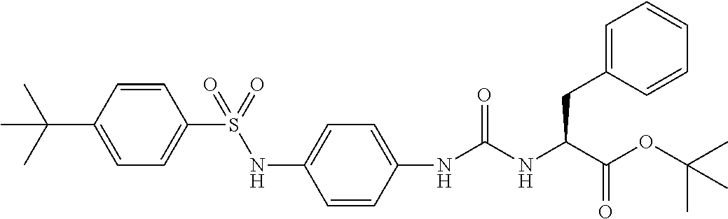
N(C(NC(C(=O)OC(C)(C)C)CC1=CC=CC=C1)=O)C1=CC=C(NS(=O)(C2=CC=C(C(C)(C)C)C=C2)=O)C=C1
